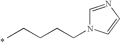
C(CCCN1C=NC=C1)C
